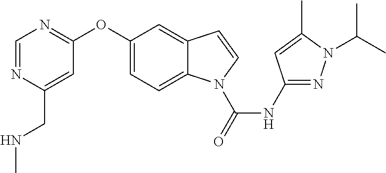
C1(OC2=NC=NC(CNC)=C2)=CC=C2C(=C1)C=CN2C(NC1=NN(C(C)C)C(C)=C1)=O
